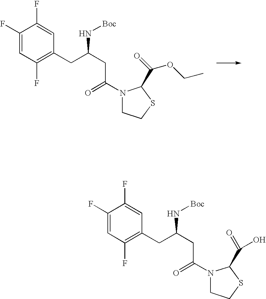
C1(F)=CC(F)=C(CC(CC(N2CCSC2C(=O)OCC)=O)N[Boc])C=C1F.C1(F)=CC(F)=C(CC(CC(N2CCSC2C(=O)O)=O)N[Boc])C=C1F
